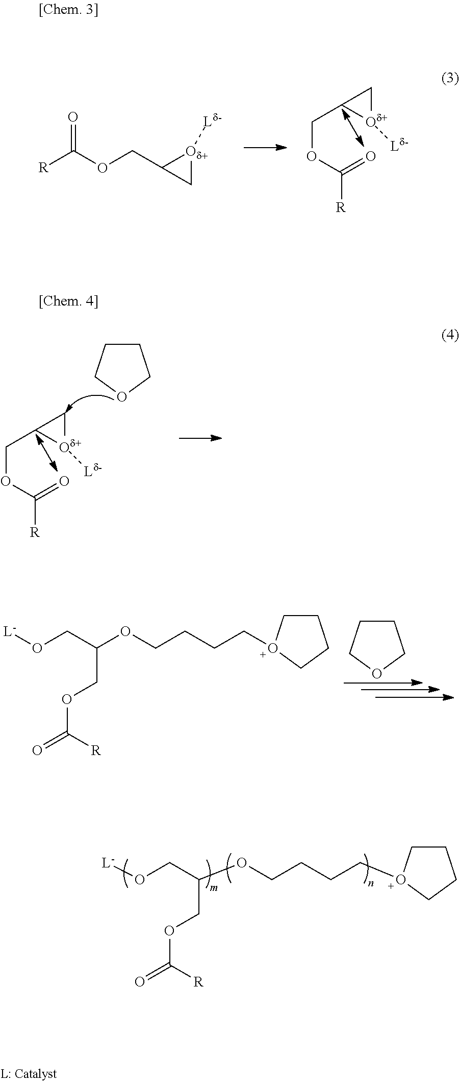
[R]C(OCC1C[Od+]1[Ld-])=O.C(OC(=O)[R])C1[Od+]([Ld-])C1.C(OC(=O)[R])C1[Od+]([Ld-])C1.C1CCOC1.C1CO(CCCCOC(CO[L-])COC(=O)[R])CC1.C1CCOC1.C1CO(CCCCOC(CO[L-])COC(=O)[R])CC1
